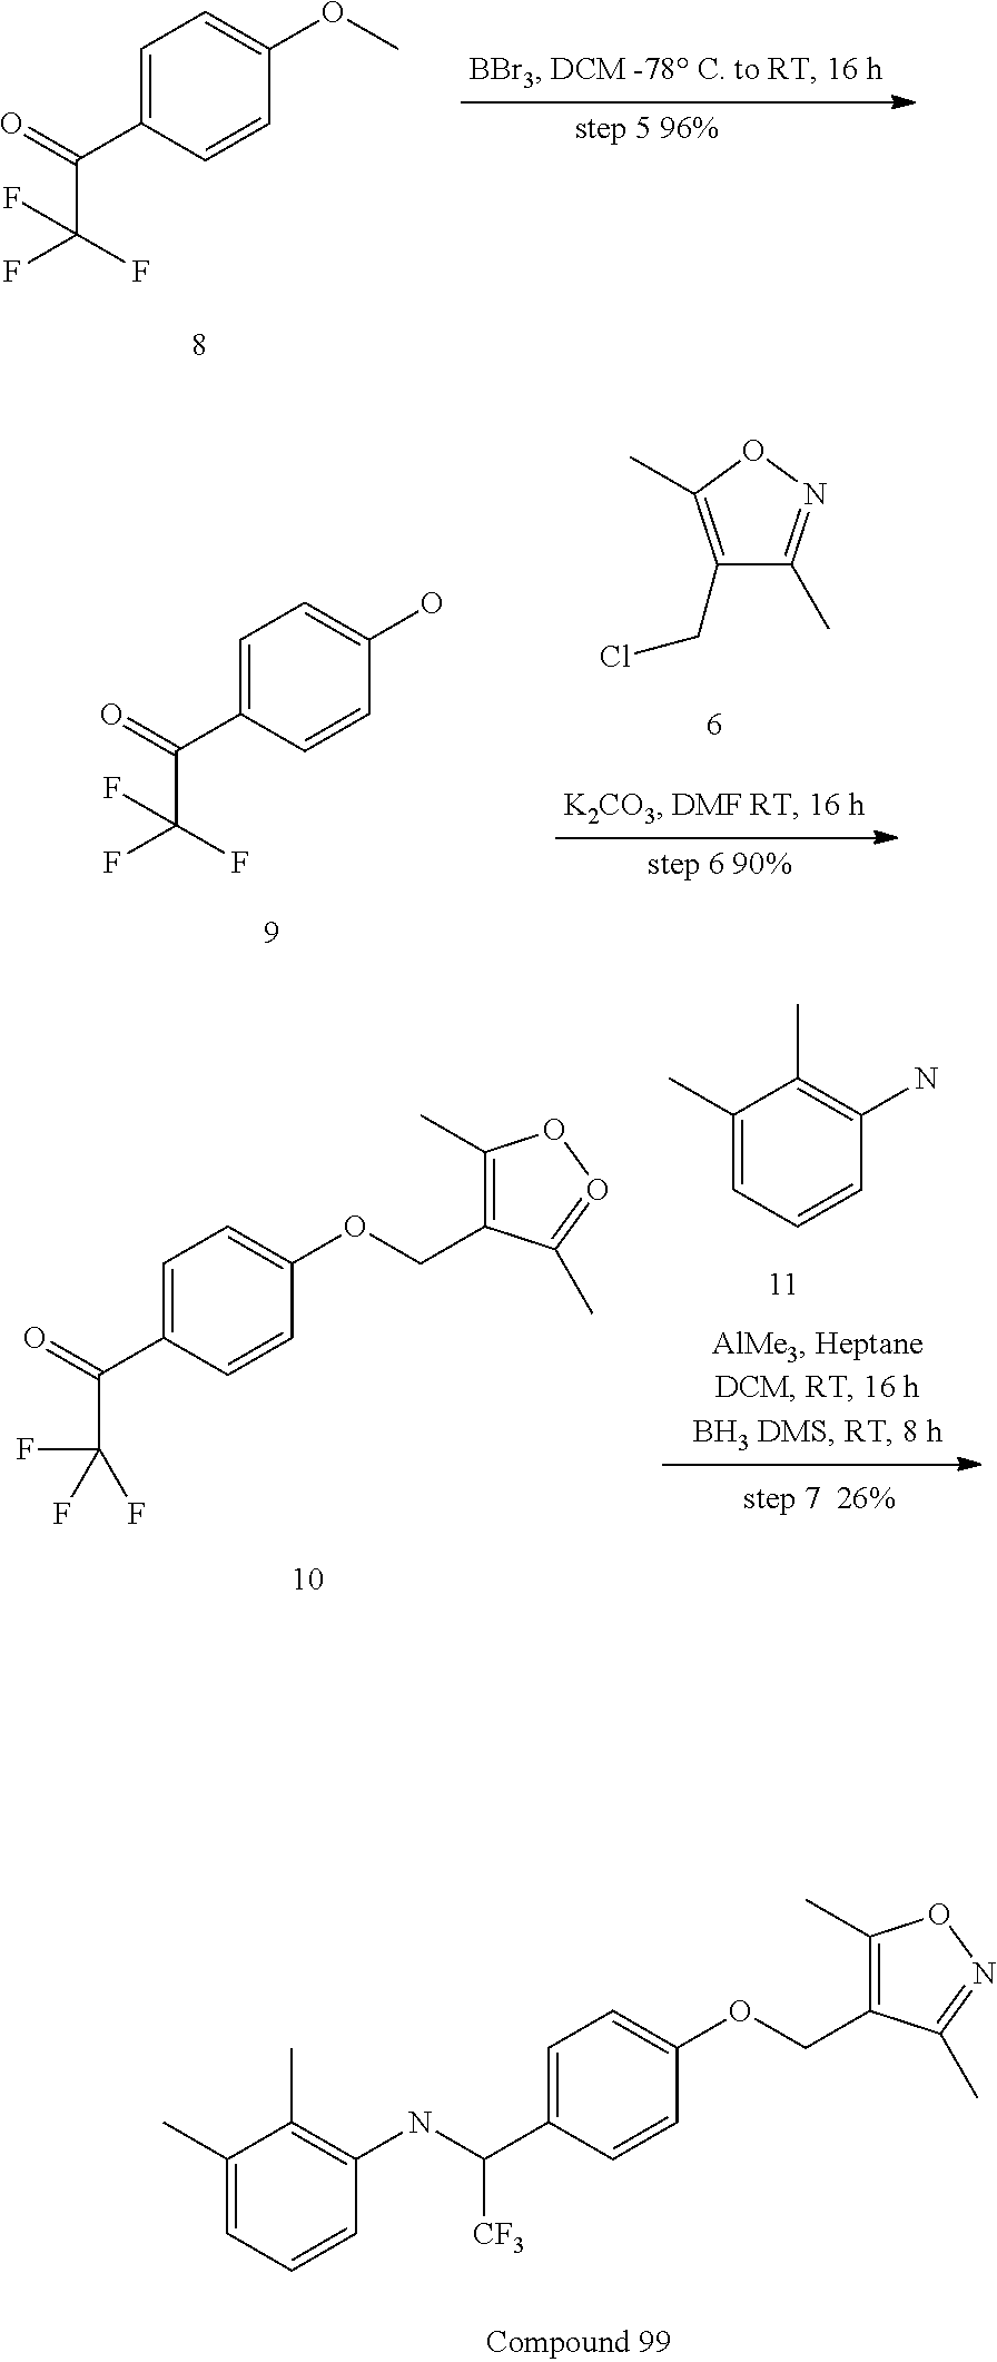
C1=C(C(=O)C(F)(F)F)C=CC(OC)=C1.C1(CCl)=C(C)ON=C1C.C1=C(C(=O)C(F)(F)F)C=CC(O)=C1.C1(C)=CC=CC(N)=C1C.C1=C(C(=O)C(F)(F)F)C=CC(OCC2=C(C)OO=C2C)=C1.C1(C)=C(COC2=CC=C(C(NC3=C(C)C(C)=CC=C3)[CF3])C=C2)C(C)=NO1
